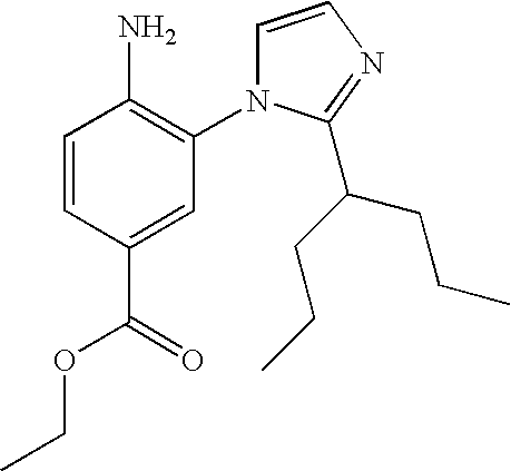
C1=CN=C(C(CCC)CCC)N1C1=C(N)C=CC(C(=O)OCC)=C1
